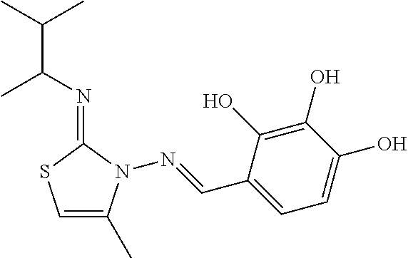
C(C(N=C1SC=C(C)N1N=CC1=CC=C(O)C(O)=C1O)C)(C)C
